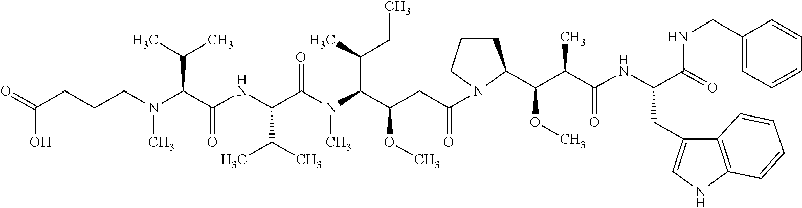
C(CCCN(C(C(NC(C(N(C(C(CC(=O)N1CCCC1C(C(C(NC(C(=O)NCC1=CC=CC=C1)CC1=CNC2=C1C=CC=C2)=O)C)OC)OC)C(C)CC)C)=O)C(C)C)=O)C(C)C)C)(O)=O
